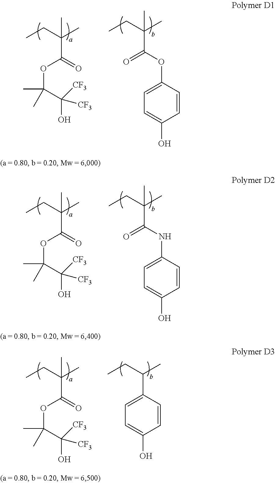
CCC(C)(C)C(=O)OC(C)(C(O)([CF3])[CF3])C.CCC(C)(C)C(OC1=CC=C(O)C=C1)=O.CCC(C)(C)C(=O)OC(C)(C(O)([CF3])[CF3])C.CCC(C)(C)C(NC1=CC=C(O)C=C1)=O.CCC(C)C1=CC=C(O)C=C1.CCC(C)(C)C(=O)OC(C)(C(O)([CF3])[CF3])C
